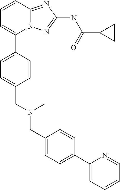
C1=CC2=NC(NC(C3CC3)=O)=NN2C(C2=CC=C(CN(CC3=CC=C(C4=CC=CC=N4)C=C3)C)C=C2)=C1
